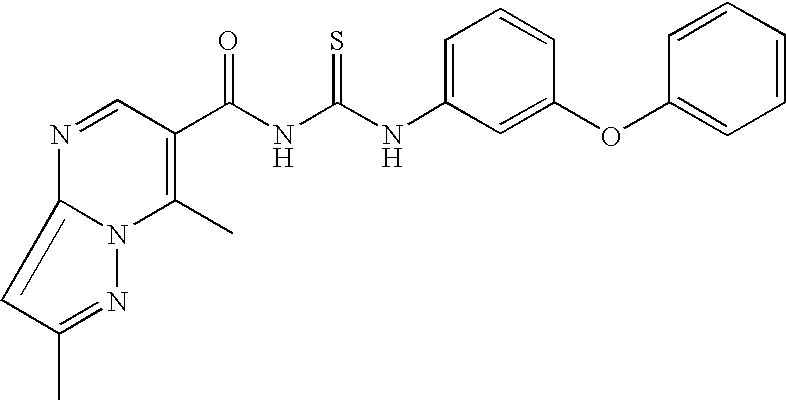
C(NC(NC1=CC=CC(OC2=CC=CC=C2)=C1)=S)(=O)C1=C(C)N2C(=CC(C)=N2)N=C1
